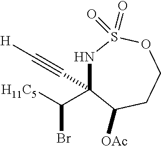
N1C(C([H11C5])Br)(C#C[H])C([OAc])CCOS1(=O)=O
